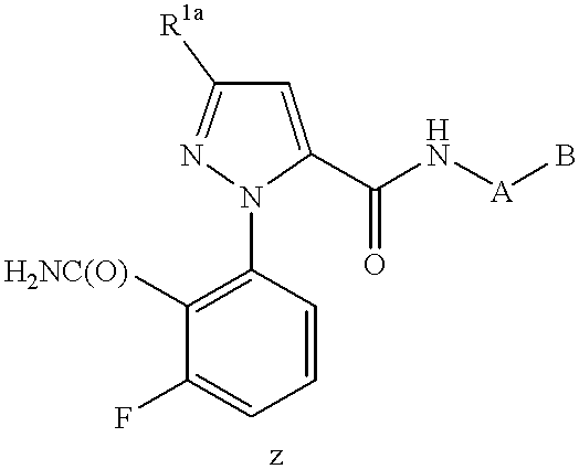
C1=CC(N2C(C(N[A]B)=O)=CC([R1a])=N2)=C([H2NC(O)])C(F)=C1
